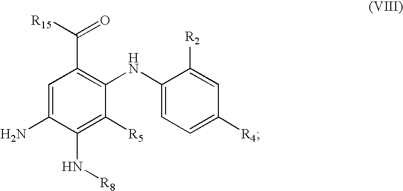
C1=C(N)C(N[R8])=C([R5])C(NC2=CC=C([R4])C=C2[R2])=C1C([R15])=O
